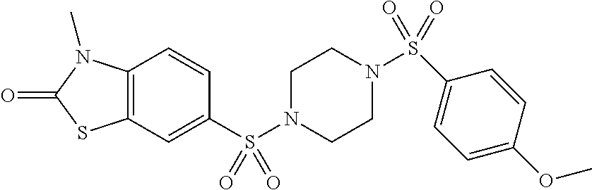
C1=CC2=C(C=C1S(N1CCN(S(C3=CC=C(OC)C=C3)(=O)=O)CC1)(=O)=O)SC(=O)N2C
